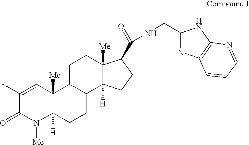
C1(F)=CC2([Me])C([H])(N([Me])C1=O)CCC1C2CCC2([Me])C1([H])CCC2C(=O)NCC1=NC2=C(N1)N=CC=C2
